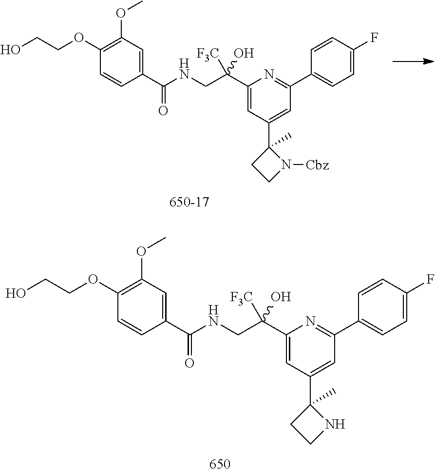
C1(C(CNC(C2=CC(OC)=C(OCCO)C=C2)=O)(O)[F3C])=CC(C2(C)CCN2[Cbz])=CC(C2=CC=C(F)C=C2)=N1.C1(C(CNC(C2=CC(OC)=C(OCCO)C=C2)=O)(O)[F3C])=CC(C2(C)CCN2)=CC(C2=CC=C(F)C=C2)=N1
